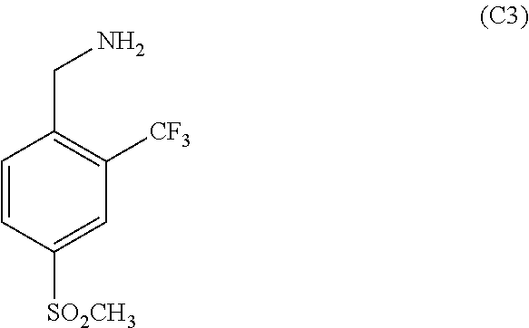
C(C1=C([CF3])C=C([SO2CH3])C=C1)N
